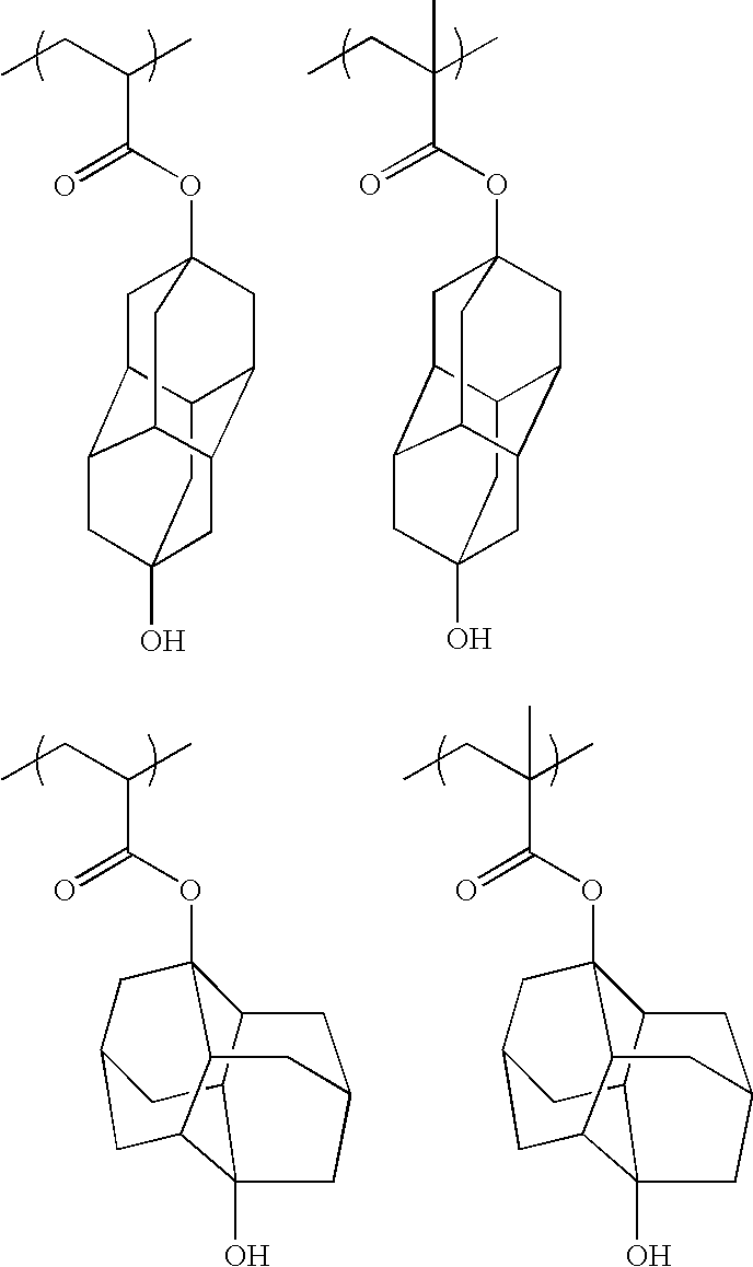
CCC(C)C(OC12CC3C4CC5(O)CC(C(C1)C3C5)C4C2)=O.CCC(C)(C(OC12CC3C4CC5(O)CC(C(C1)C3C5)C4C2)=O)C.CCC(C)C(OC12C3C4C5(O)C(CC(C1)C4)C2CC(C3)C5)=O.CCC(C)(C(OC12C3C4C5(O)C(CC(C1)C4)C2CC(C3)C5)=O)C
